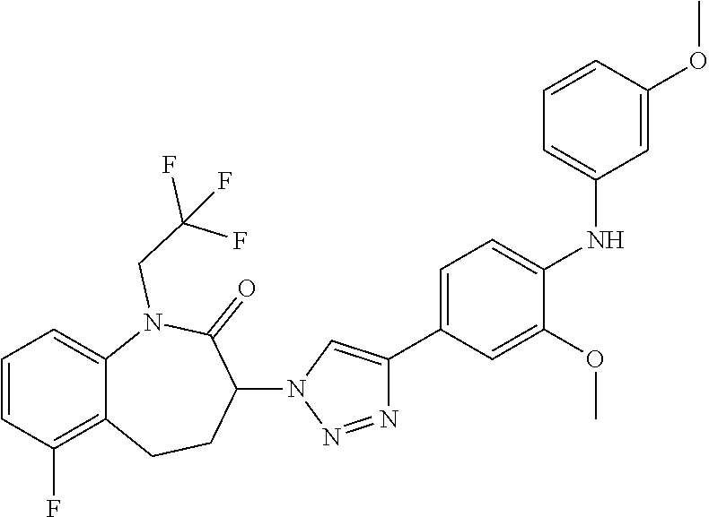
C1=CC(F)=C2C(=C1)N(CC(F)(F)F)C(=O)C(N1C=C(C3=CC=C(NC4=CC=CC(OC)=C4)C(OC)=C3)N=N1)CC2
